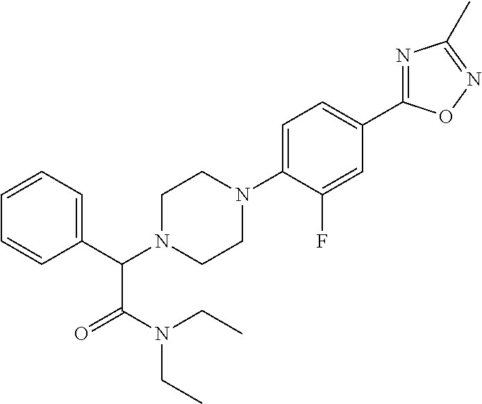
C1(C(N2CCN(C3=CC=C(C4=NC(C)=NO4)C=C3F)CC2)C(N(CC)CC)=O)=CC=CC=C1
